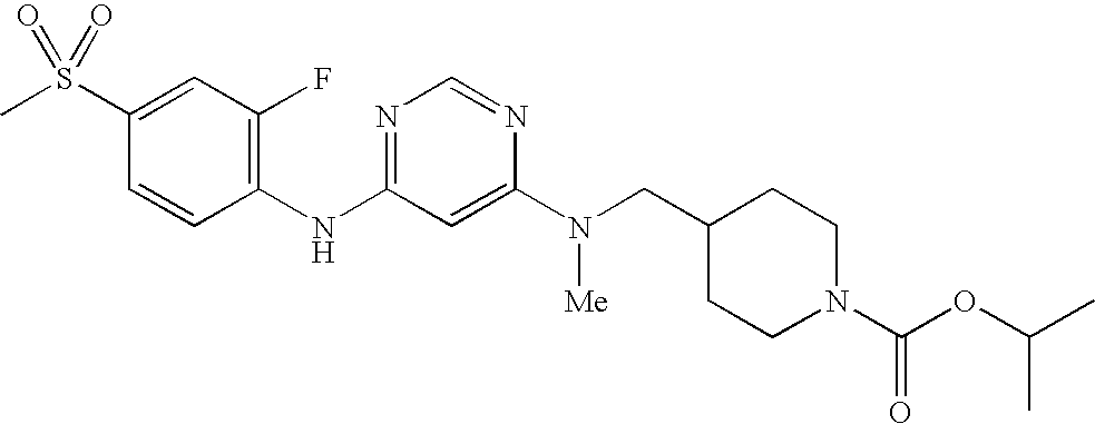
C1(S(C)(=O)=O)=CC(F)=C(NC2=NC=NC(N(CC3CCN(C(OC(C)C)=O)CC3)[Me])=C2)C=C1
